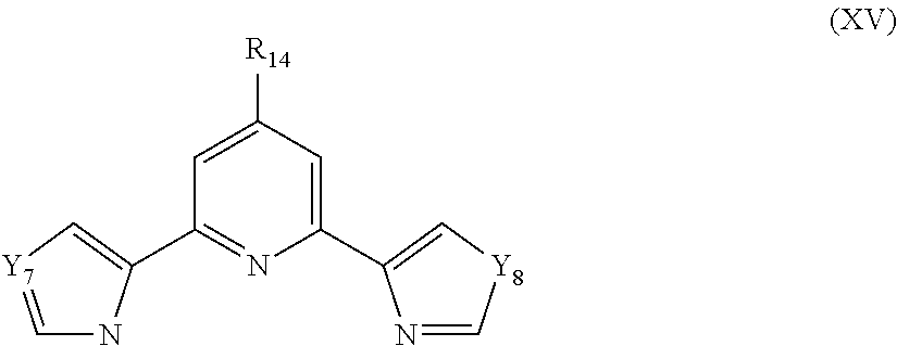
C1(C2=C[Y8]C=N2)=CC([R14])=CC(C2=C[Y7]=CN2)=N1
